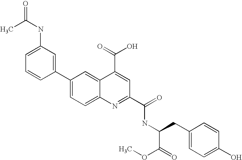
C1(NC(C)=O)=CC=CC(C2=CC=C3C(=C2)C(C(O)=O)=CC(C(NC(CC2=CC=C(O)C=C2)C(OC)=O)=O)=N3)=C1
